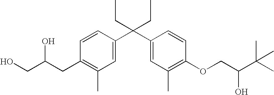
C1=CC(C(C2=CC(C)=C(OCC(C(C)(C)C)O)C=C2)(CC)CC)=CC(C)=C1CC(CO)O
